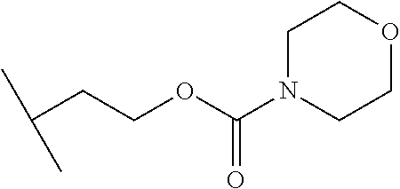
C(C(C)C)COC(N1CCOCC1)=O
